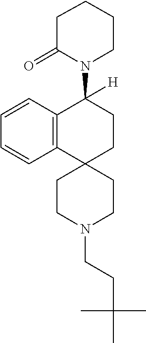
C12=C(C=CC=C1)C(N1CCCCC1=O)([H])CCC21CCN(CCC(C)(C)C)CC1
